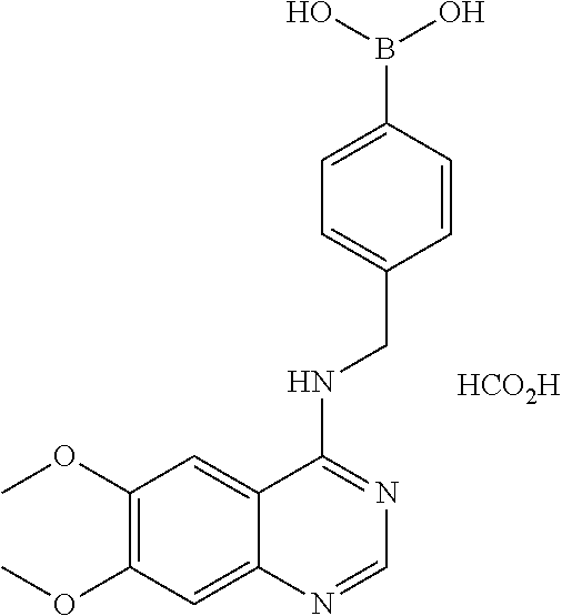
C1(OC)=C(OC)C=C2C(=C1)C(NCC1=CC=C(B(O)O)C=C1)=NC=N2.[HCO2H]
